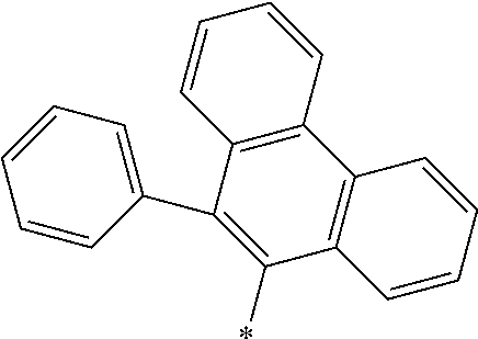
C1(C2=C(*)C3=C(C4=C2C=CC=C4)C=CC=C3)=CC=CC=C1
